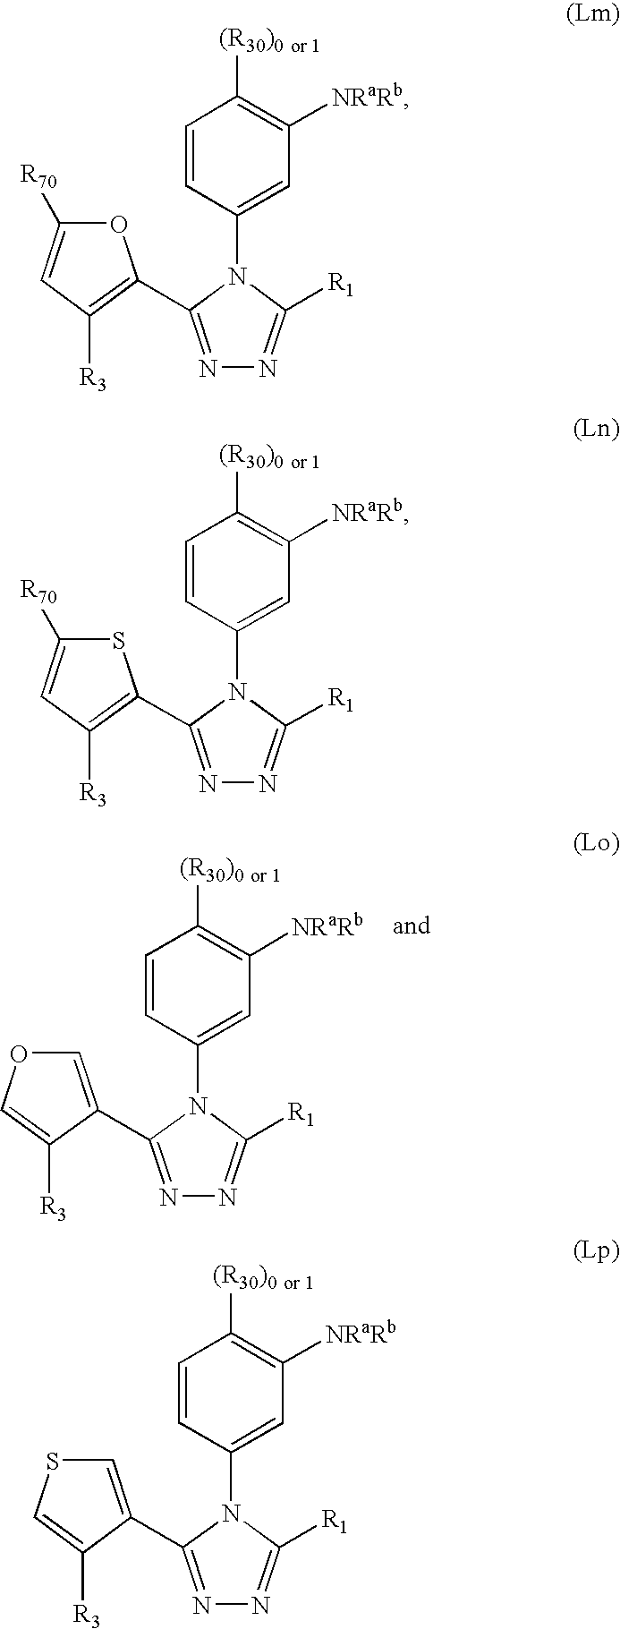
N1=C(C2=COC=C2[R3])N(C2=CC([NRaRb])=C([(R30)0 or 1])C=C2)C([R1])=N1.N1=C(C2=C([R3])C=C([R70])O2)N(C2=CC([NRaRb])=C([(R30)0 or 1])C=C2)C([R1])=N1.N1=C(C2=CSC=C2[R3])N(C2=CC([NRaRb])=C([(R30)0 or 1])C=C2)C([R1])=N1.N1=C(C2=C([R3])C=C([R70])S2)N(C2=CC([NRaRb])=C([(R30)0 or 1])C=C2)C([R1])=N1
